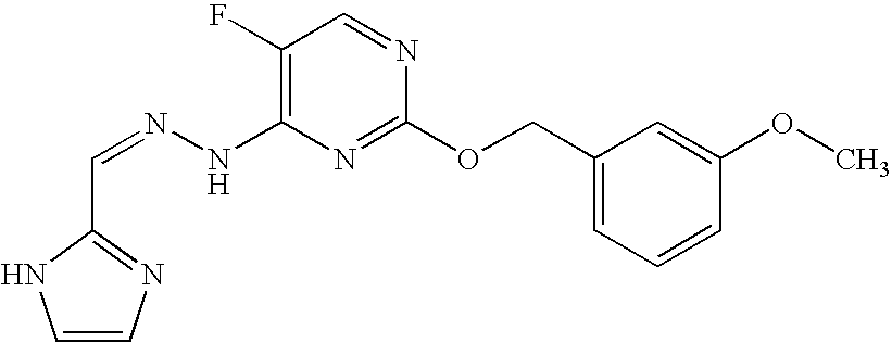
C1(F)=C(NN=CC2=NC=CN2)N=C(OCC2=CC=CC(OC)=C2)N=C1
